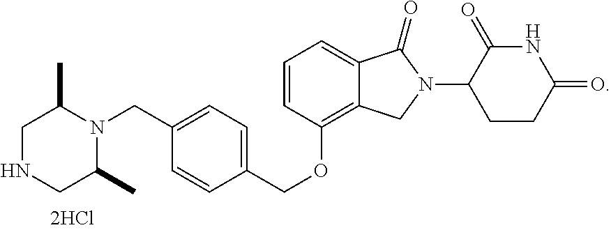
C1(CN2C(C)CNCC2C)=CC=C(COC2=C3C(=CC=C2)C(=O)N(C2CCC(=O)NC2=O)C3)C=C1
